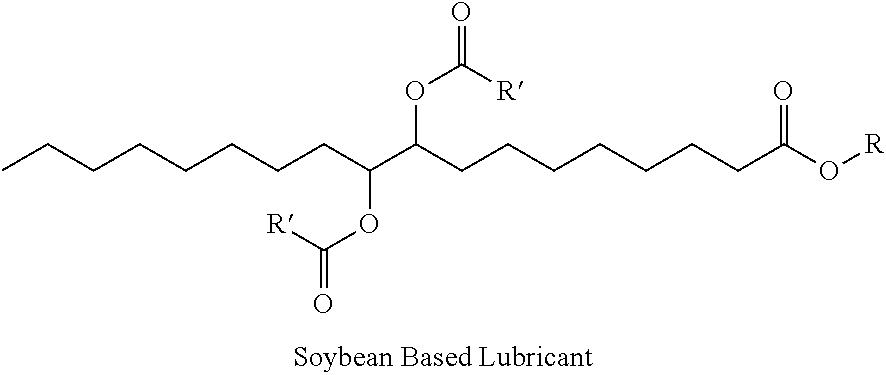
CCCCCCCCC(C(CCCCCCCC(O[R])=O)OC(=O)[R])OC(=O)[R]
